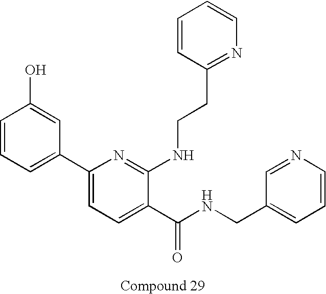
C1=CC=C(C2=CC=C(C(NCC3=CC=CN=C3)=O)C(NCCC3=NC=CC=C3)=N2)C=C1O
